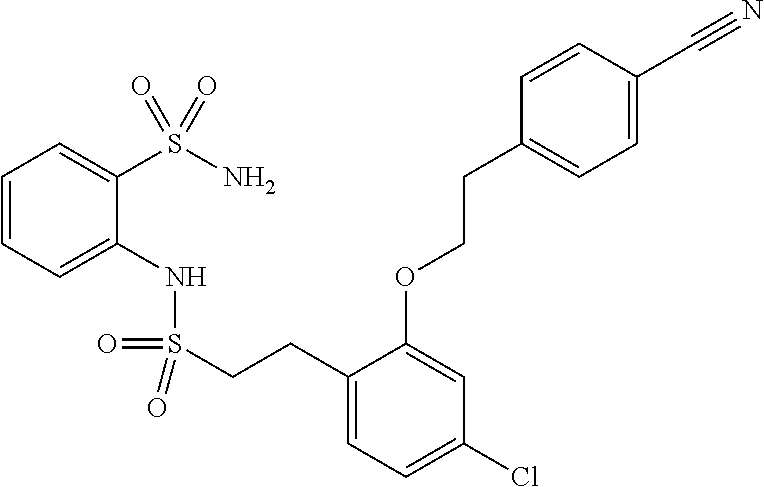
C1=CC=C(NS(=O)(=O)CCC2=CC=C(Cl)C=C2OCCC2=CC=C(C#N)C=C2)C(S(N)(=O)=O)=C1
